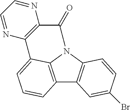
C12=C3N(C4=C1C=C(Br)C=C4)C(=O)C1=C(C3=CC=C2)N=CC=N1
